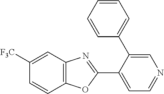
C1([F3C])=CC2=C(C=C1)OC(C1=CC=NC=C1C1=CC=CC=C1)=N2
